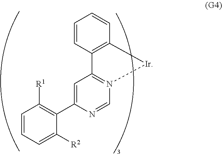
C1=CC=C([R2])C(C2=CC3=N(C=N2)[Ir]C2=C3C=CC=C2)=C1[R1]
